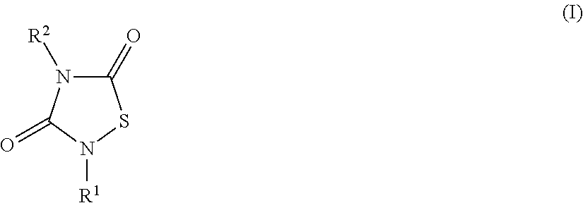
N1([R2])C(=O)SN([R1])C1=O
